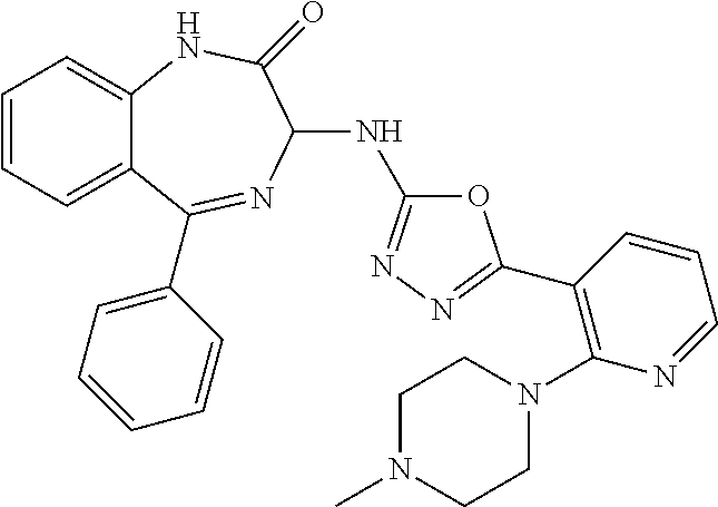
C1=CC=C2C(=C1)NC(=O)C(NC1=NN=C(C3=C(N4CCN(C)CC4)N=CC=C3)O1)N=C2C1=CC=CC=C1
